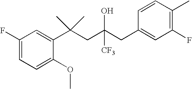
C1=C(OC)C(C(CC(CC2=CC(F)=C(C)C=C2)([CF3])O)(C)C)=CC(F)=C1
